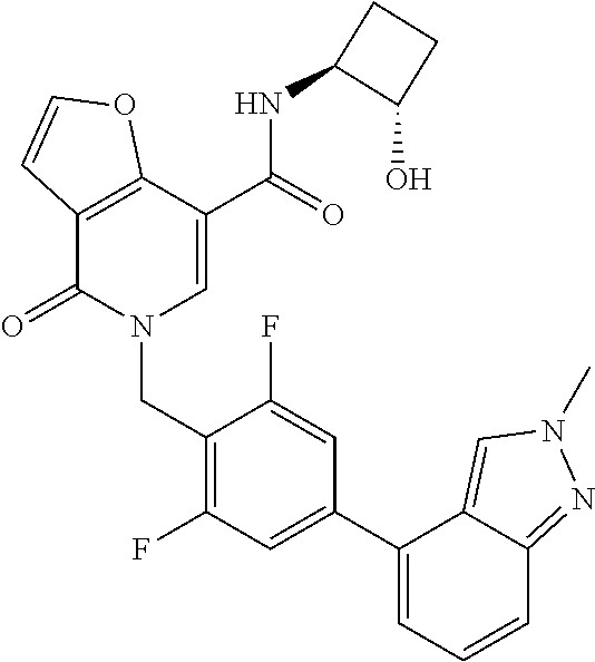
C12=C(C(=O)N(CC3=C(F)C=C(C4=CC=CC5=NN(C)C=C45)C=C3F)C=C1C(NC1C(O)CC1)=O)C=CO2
